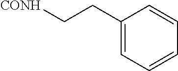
C1(CC[CONH])=CC=CC=C1
